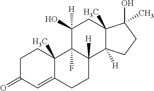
C1C(=O)C=C2C(C)(C1)C1(F)C([H])(CC2)C2([H])C(C)(CC1(O)[H])C(C)(O)CC2
